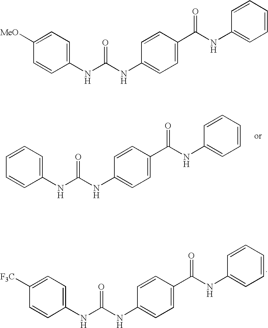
C1(NC(NC2=CC=C(C(NC3=CC=CC=C3)=O)C=C2)=O)=CC=C([F3C])C=C1.C1(NC(NC2=CC=C(C(NC3=CC=CC=C3)=O)C=C2)=O)=CC=CC=C1.C1(NC(NC2=CC=C(C(NC3=CC=CC=C3)=O)C=C2)=O)=CC=C([MeO])C=C1
